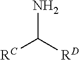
NC([RD])[RC]
